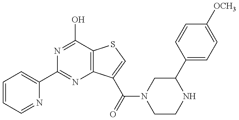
N1=C(O)C2=C(N=C1C1=CC=CC=N1)C(C(N1CCNC(C3=CC=C([OCH3])C=C3)C1)=O)=CS2
